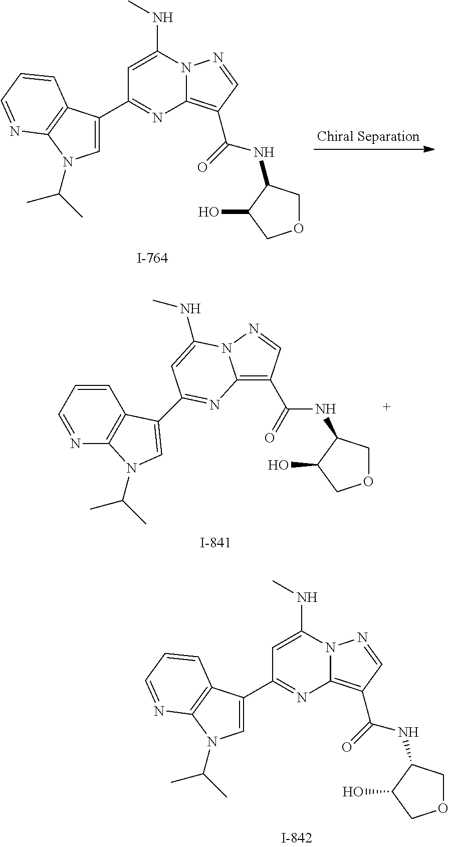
C1=C(NC)N2C(=C(C(NC3COCC3O)=O)C=N2)N=C1C1=CN(C(C)C)C2=C1C=CC=N2.C1=CC=NC2=C1C(C1=NC3=C(C(NC4COCC4O)=O)C=NN3C(NC)=C1)=CN2C(C)C.C1=C(NC)N2C(=C(C(NC3COCC3O)=O)C=N2)N=C1C1=CN(C(C)C)C2=C1C=CC=N2
